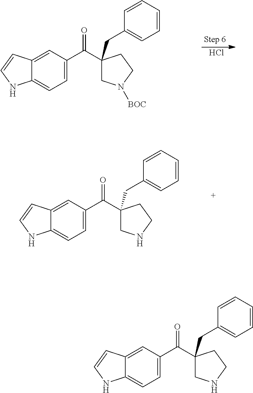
Cl.C1=C(C(=O)C2(CC3=CC=CC=C3)CN([BOC])CC2)C=C2C(=C1)NC=C2.C1=C(C(=O)C2(CC3=CC=CC=C3)CNCC2)C=C2C(=C1)NC=C2.C1=C(C(=O)C2(CC3=CC=CC=C3)CNCC2)C=C2C(=C1)NC=C2
